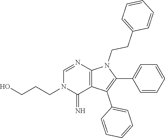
C1(C2=CC=CC=C2)=C(C2=CC=CC=C2)C2=C(N1CCC1=CC=CC=C1)N=CN(CCCO)C2=N
